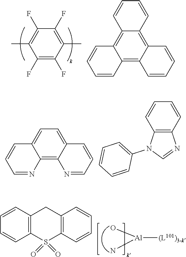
C1(F)=C(C)C(F)=C(F)C(C)=C1F.C12=C3C(=C4C(=C1C=CC=C2)C=CC=C4)C=CC=C3.C1=C2C(=C3C(=C1)C=CC=N3)N=CC=C2.C1=CC2=C(C=C1)N=CN2C1=CC=CC=C1.O[Al](N)[(L101)3-k].C12=C(C=CC=C1)S(=O)(=O)C1=C(C2)C=CC=C1
